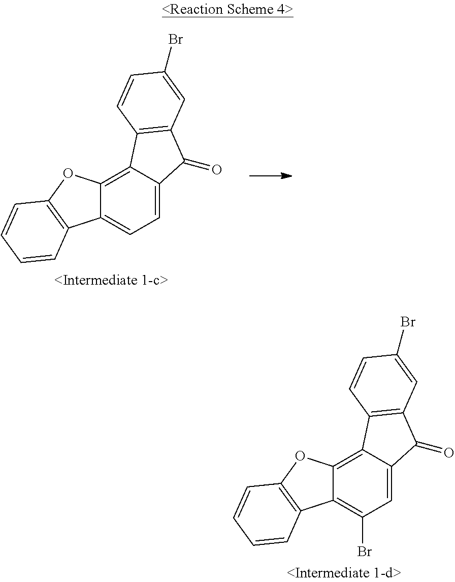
C12=C3C(=CC=C1C(=O)C1=C2C=CC(Br)=C1)C1=C(O3)C=CC=C1.C12=C3C(=C(Br)C=C1C(=O)C1=C2C=CC(Br)=C1)C1=C(O3)C=CC=C1
